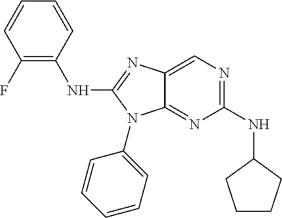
C1(F)=C(NC2=NC3=CN=C(NC4CCCC4)N=C3N2C2=CC=CC=C2)C=CC=C1
